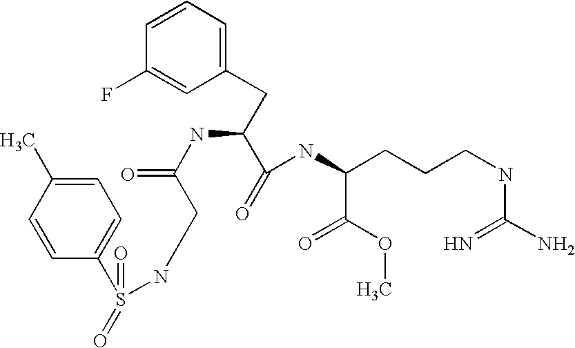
C1=CC(C)=CC=C1S(=O)(=O)NCC(=O)NC(CC1=CC=CC(F)=C1)C(NC(CCCNC(N)=N)C(OC)=O)=O
